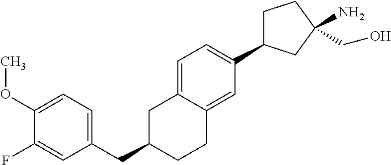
C(C1CCC2=CC(C3CCC(N)(CO)C3)=CC=C2C1)C1=CC=C(OC)C(F)=C1
